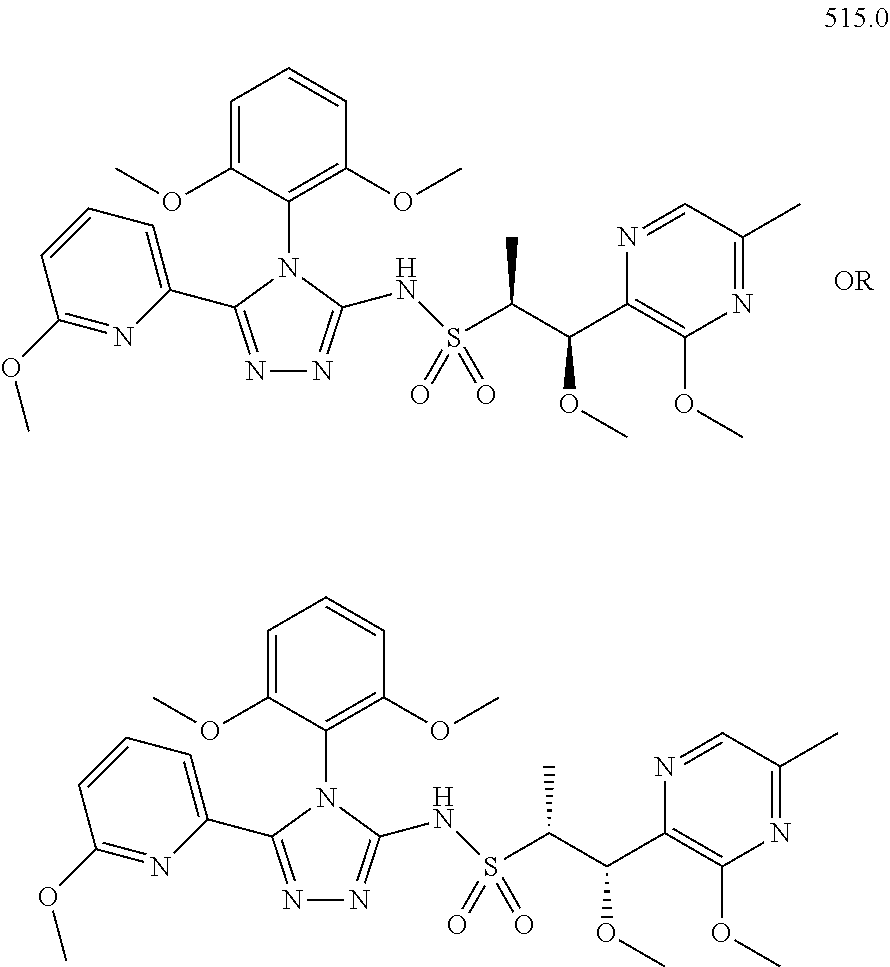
C1=C(OC)C(N2C(C3=CC=CC(OC)=N3)=NN=C2NS(C(C(C2=C(OC)N=C(C)C=N2)OC)C)(=O)=O)=C(OC)C=C1.C1=C(OC)C(N2C(C3=CC=CC(OC)=N3)=NN=C2NS(C(C(C2=C(OC)N=C(C)C=N2)OC)C)(=O)=O)=C(OC)C=C1
